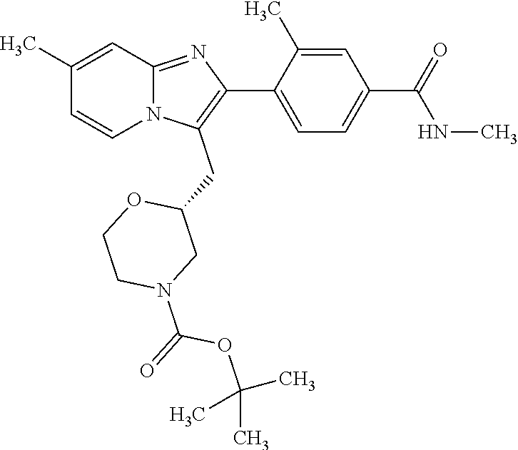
C1(C)=CC2=NC(C3=CC=C(C(=O)NC)C=C3C)=C(CC3OCCN(C(OC(C)(C)C)=O)C3)N2C=C1
